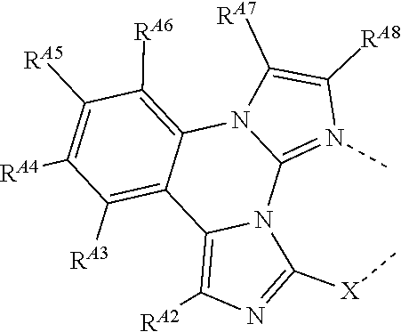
C1([RA6])=C2N3C(=N(C)C([RA8])=C3[RA7])N3C(=C([RA2])N=C3[X]C)C2=C([RA3])C([RA4])=C1[RA5]
